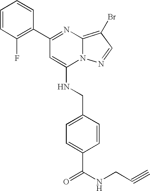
C1(C2=NC3=C(Br)C=NN3C(NCC3=CC=C(C(NCC#C)=O)C=C3)=C2)=C(F)C=CC=C1
